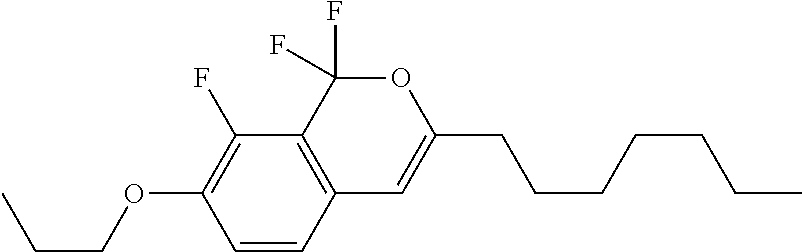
C1=CC2=C(C(F)=C1OCCC)C(F)(F)OC(CCCCCCC)=C2
